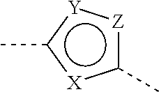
[Z]1c(C)[X]c(C)[Y]:1
